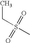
CCS(C)(=O)=O
